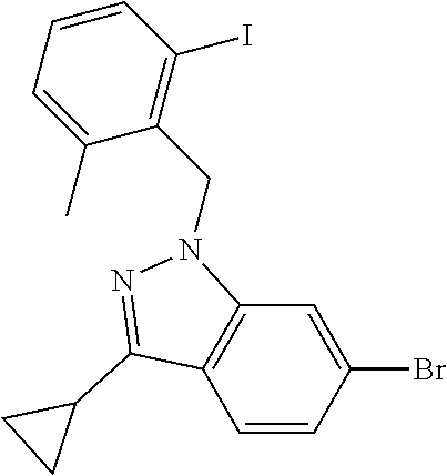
C1=CC(Br)=CC2=C1C(C1CC1)=NN2CC1=C(I)C=CC=C1C
